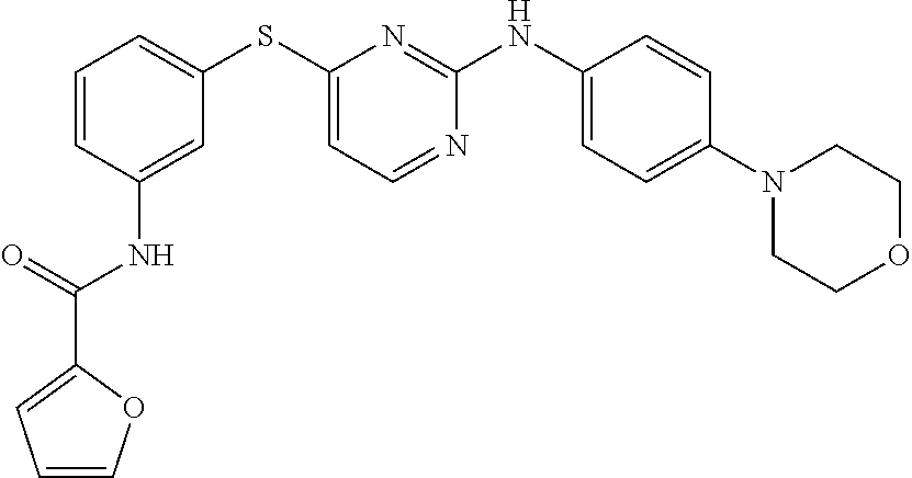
C1=CC(NC(=O)C2=CC=CO2)=CC(SC2=CC=NC(NC3=CC=C(N4CCOCC4)C=C3)=N2)=C1
